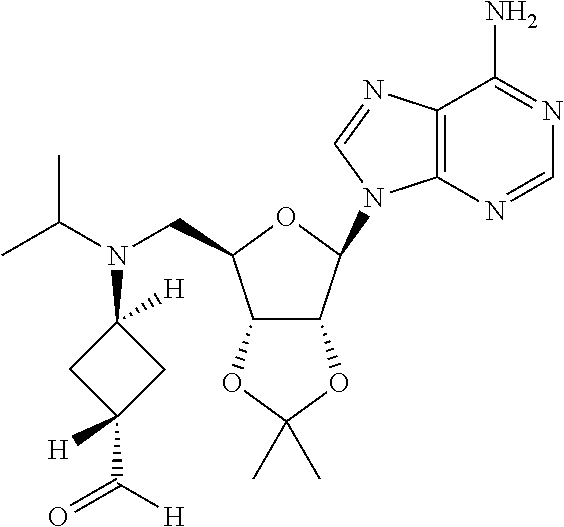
C12C(C(N3C4=C(N=C3)C(N)=NC=N4)OC1CN(C(C)C)C1([H])CC(C([H])=O)([H])C1)OC(C)(C)O2
